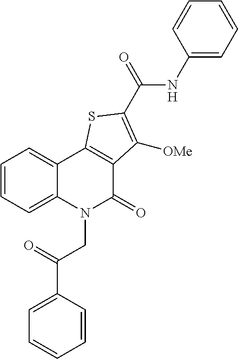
C1(NC(C2=C([OMe])C3=C(C4=CC=CC=C4N(CC(C4=CC=CC=C4)=O)C3=O)S2)=O)=CC=CC=C1
